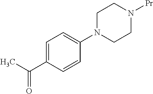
C1=C(C(C)=O)C=CC(N2CCN([Pr])CC2)=C1
